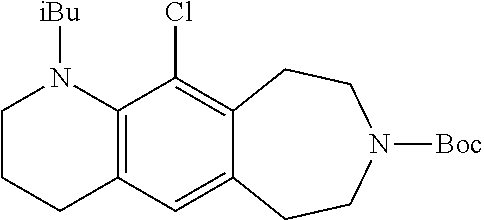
C12=C(C(Cl)=C3C(=C1)CCN([Boc])CC3)N([iBu])CCC2
